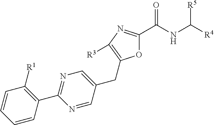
O1C(C(NC([R4])[R5])=O)=NC([R3])=C1CC1=CN=C(C2=C([R1])C=CC=C2)N=C1
